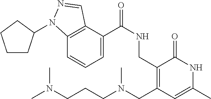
C12=C(C(C(NCC3=C(CN(CCCN(C)C)C)C=C(C)NC3=O)=O)=CC=C1)C=NN2C1CCCC1
